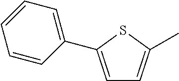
C1=C(C2=CC=CC=C2)SC(C)=C1
